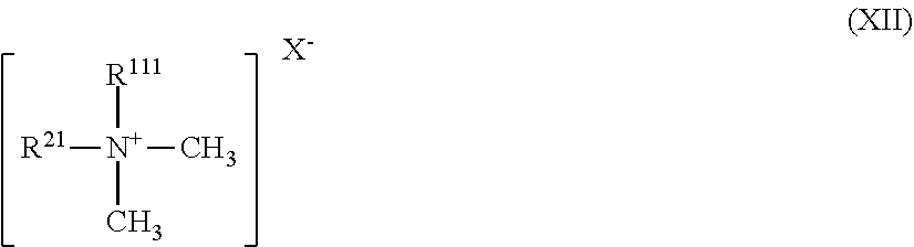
[R111][N+](C)(C)[R21].[X-]
